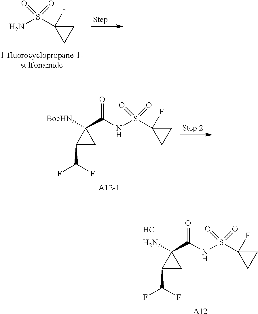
C1C(S(NC(C2(N)C(C(F)F)C2)=O)(=O)=O)(F)C1.Cl.[A12].C1C(S(N)(=O)=O)(F)C1.C1C(S(NC(C2([BocHN])C(C(F)F)C2)=O)(=O)=O)(F)C1
